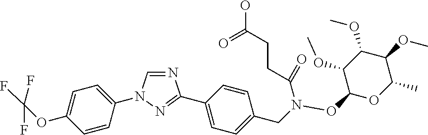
N1=CN(C2=CC=C(OC(F)(F)F)C=C2)N=C1C1=CC=C(CN(OC2OC(C)C(OC)C(OC)C2OC)C(CCC(O)=O)=O)C=C1
